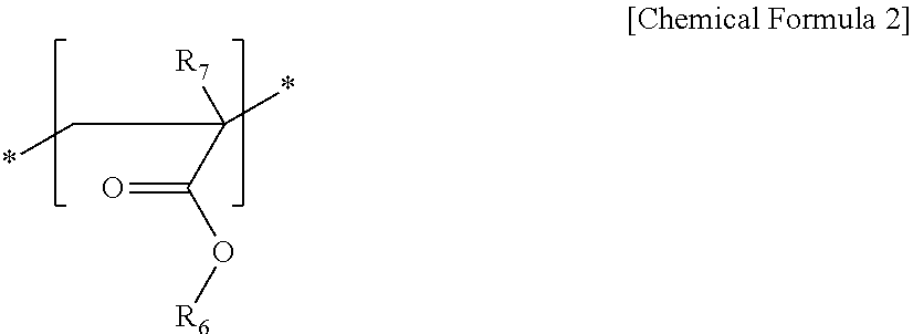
O=C(C([R7])(*)C*)O[R6]
